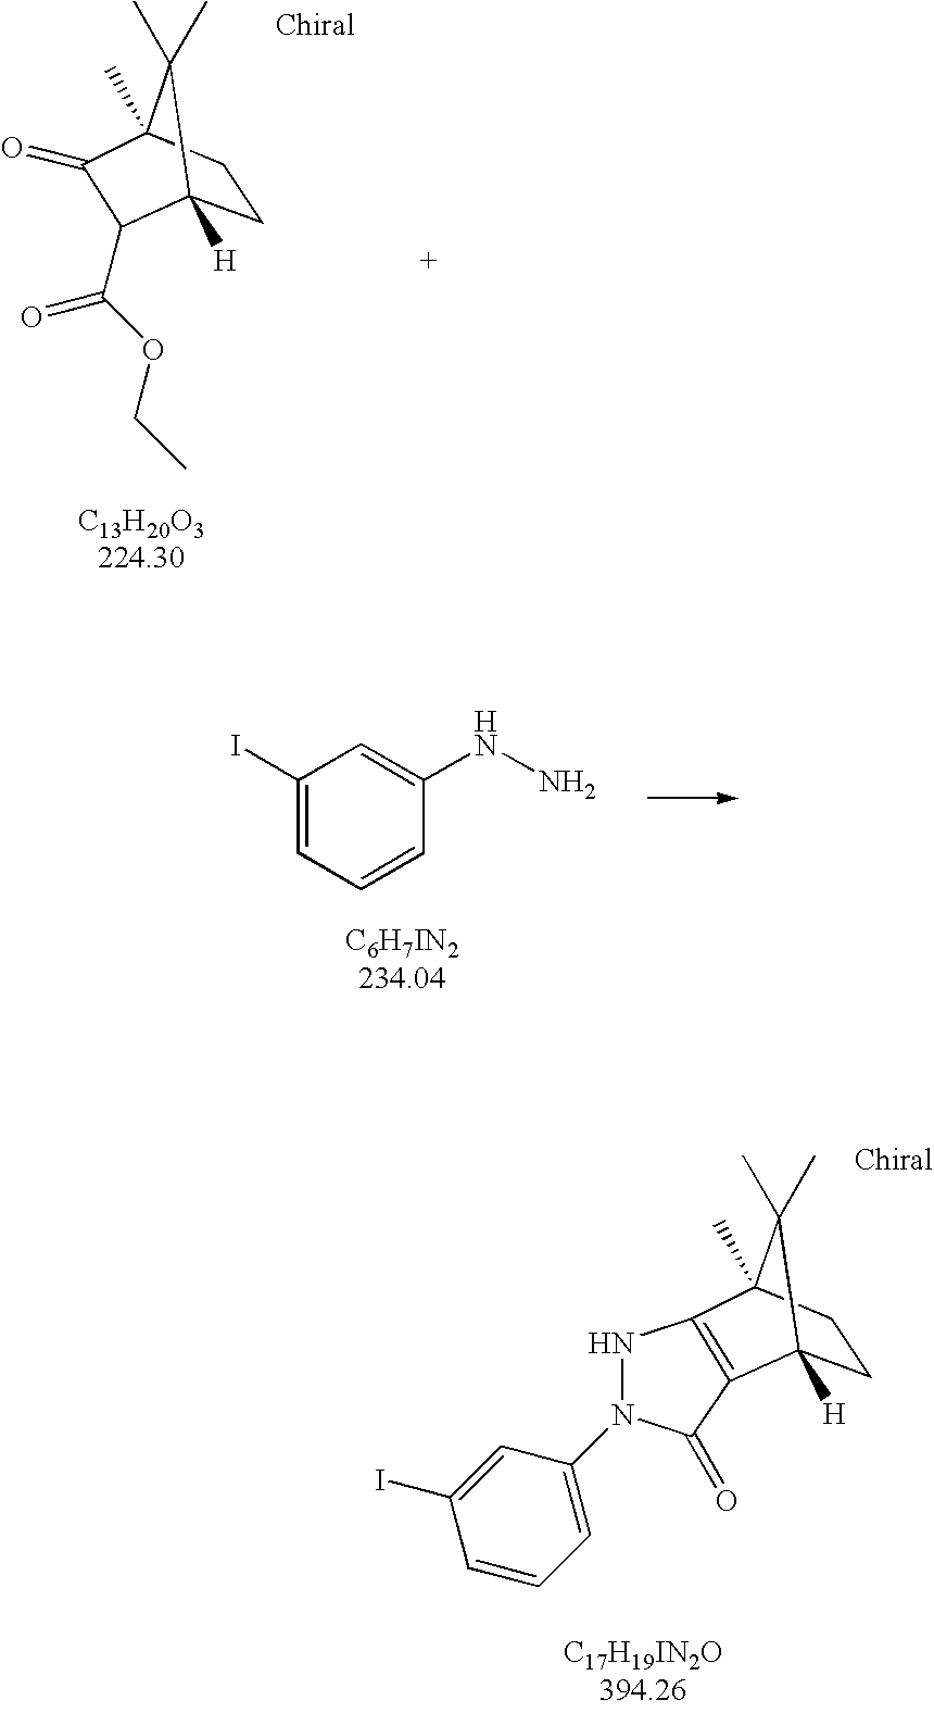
C1CC2(C)C(C)(C)C1([H])C(C(OCC)=O)C2=O.C1(I)=CC=CC(NN)=C1.C1(I)=CC(N2NC3=C(C2=O)C2([H])CCC3(C)C2(C)C)=CC=C1
